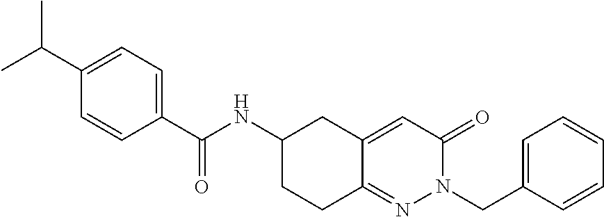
C1(C(C)C)=CC=C(C(NC2CCC3=NN(CC4=CC=CC=C4)C(=O)C=C3C2)=O)C=C1
